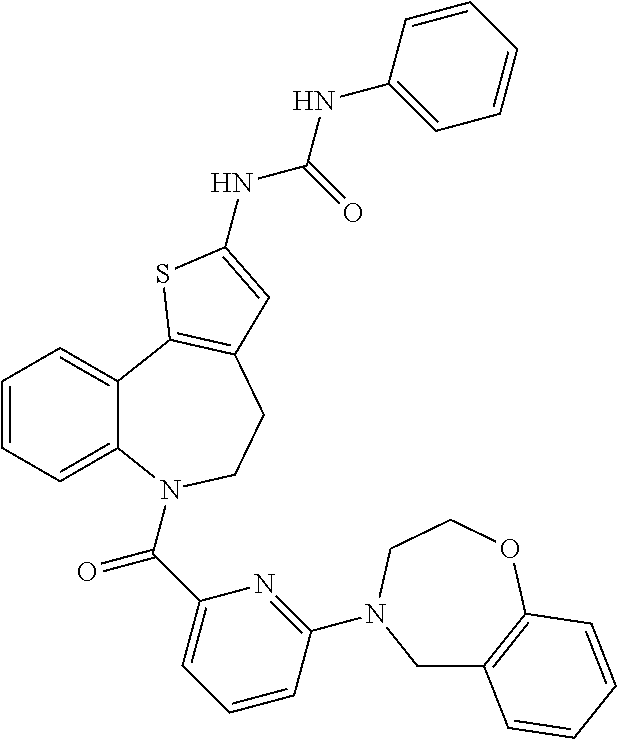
C1=CC=C2C(=C1)C1=C(CCN2C(C2=CC=CC(N3CC4=C(OCC3)C=CC=C4)=N2)=O)C=C(NC(NC2=CC=CC=C2)=O)S1
